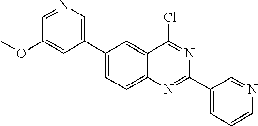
C1(C2=CN=CC(OC)=C2)=CC=C2C(=C1)C(Cl)=NC(C1=CC=CN=C1)=N2
